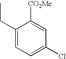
[CO2Me]C1=CC(Cl)=CC=C1CC
